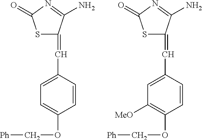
C1=CC(C=C2SC(=O)N=C2N)=CC=C1OC[Ph].C1=CC(C=C2SC(=O)N=C2N)=CC([MeO])=C1OC[Ph]
